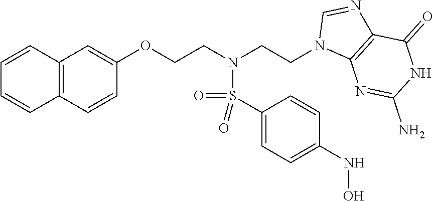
C1=CC2=C(C=C1)C=CC(OCCN(CCN1C3=C(N=C1)C(=O)NC(N)=N3)S(=O)(=O)C1=CC=C(NO)C=C1)=C2
